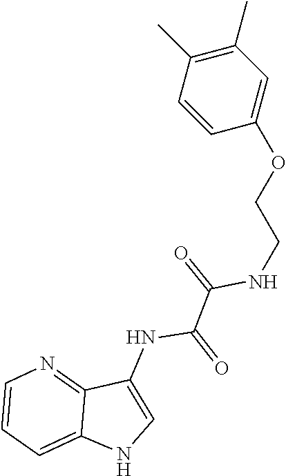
C1=CC=C2C(=N1)C(NC(C(=O)NCCOC1=CC(C)=C(C)C=C1)=O)=CN2
